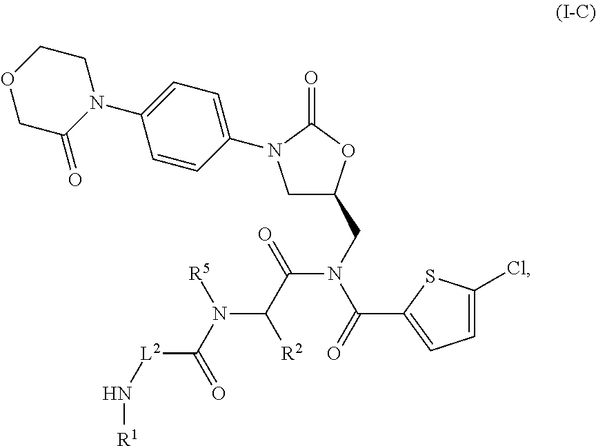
C1C(CN(C(=O)C2=CC=C(Cl)S2)C(C([R2])N(C([L2]N[R1])=O)[R5])=O)OC(=O)N1C1=CC=C(N2CCOCC2=O)C=C1
